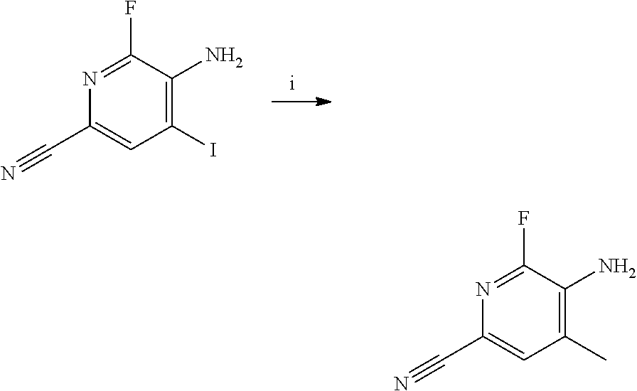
C1(I)=C(N)C(F)=NC(C#N)=C1.C1(C)=C(N)C(F)=NC(C#N)=C1
